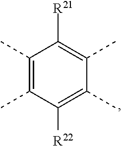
C1(C)=C(C)C([R22])=C(C)C(C)=C1[R21]
